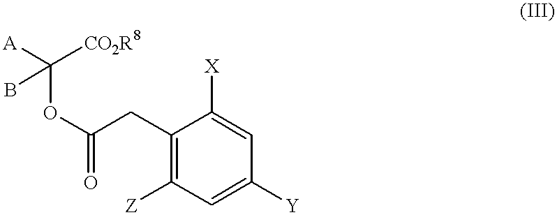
O=C(OC([A])([CO2R8])B)CC1=C([Z])C=C([Y])C=C1[X]
